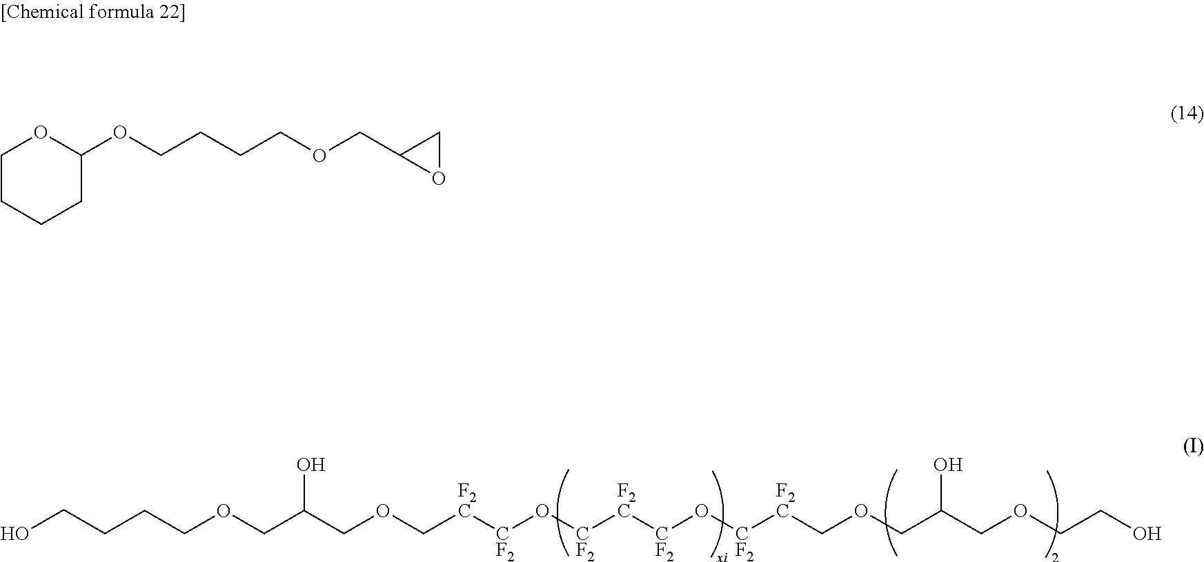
C(CCOCC(COC[F2C][CF2]O[CF2][F2C][CF2]O[CF2][F2C]COCC(COCCO)O)O)CO.C1COC(OCCCCOCC2OC2)CC1
